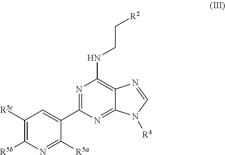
N1=C(C2=CC([R5c])=C([R5b])N=C2[R5a])N=C2C(=C1NCC[R2])N=CN2[R4]
